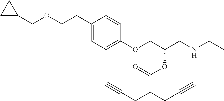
O(CC(CNC(C)C)OC(C(CC#C)CC#C)=O)C1=CC=C(CCOCC2CC2)C=C1
